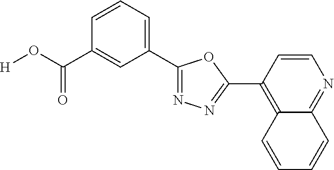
[H]OC(C1=CC(C2=NN=C(C3=C4C(=NC=C3)C=CC=C4)O2)=CC=C1)=O
